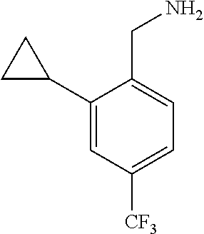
C1(C2CC2)=CC([CF3])=CC=C1CN
